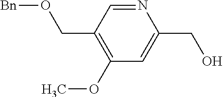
N1=CC(CO[Bn])=C(OC)C=C1CO
